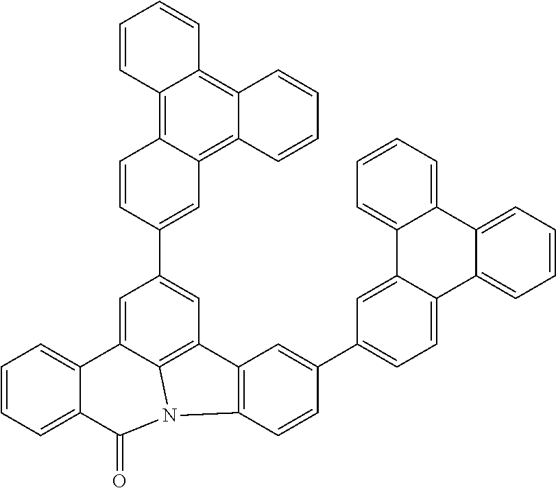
C1=CC=C2C(=C1)C1=CC(C3=CC4=C5C(=C6C(=C4C=C3)C=CC=C6)C=CC=C5)=CC3=C1N(C2=O)C1=C3C=C(C2=CC=C3C(=C2)C2=CC=CC=C2C2=CC=CC=C32)C=C1
